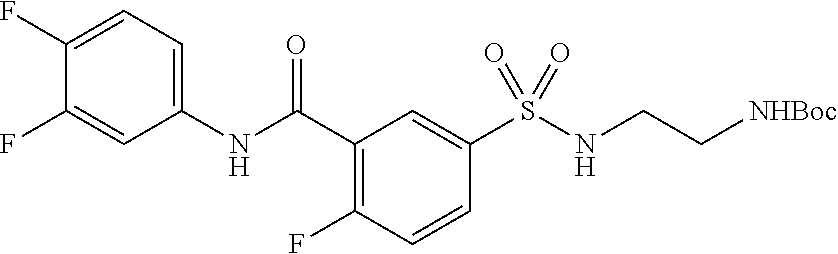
C1(F)=CC=C(NC(C2=C(F)C=CC(S(NCC[NHBoc])(=O)=O)=C2)=O)C=C1F
